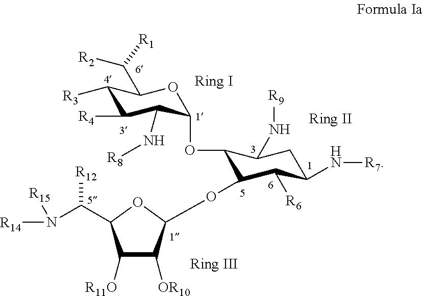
C1([R3])C([R4])C(N[R8])C(OC2C(OC3C([OR10])C([R11O])C(C(N([R14])[R15])[R12])O3)C([R6])C(N[R7])CC2N[R9])OC1C([R2])[R1]
